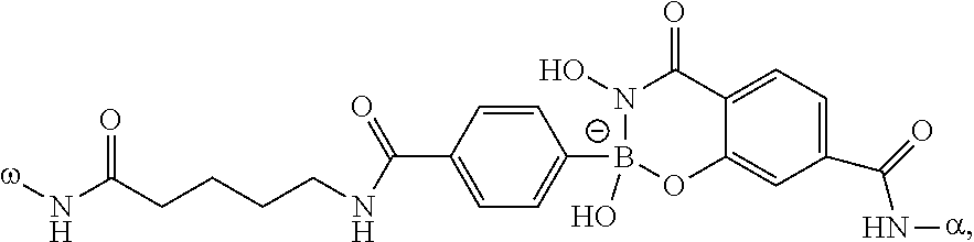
N(C(CCCCNC(C1=CC=C([B-]2(O)OC3=CC(C(N[a])=O)=CC=C3C(=O)N2O)C=C1)=O)=O)[w]
